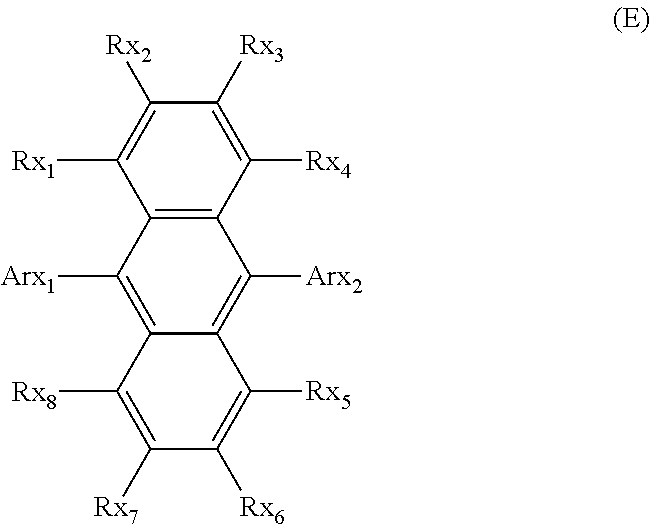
C1([Rx3])=C([Rx4])C2=C(C([Rx1])=C1[Rx2])C([Arx1])=C1C(=C2[Arx2])C([Rx5])=C([Rx6])C([Rx7])=C1[Rx8]
